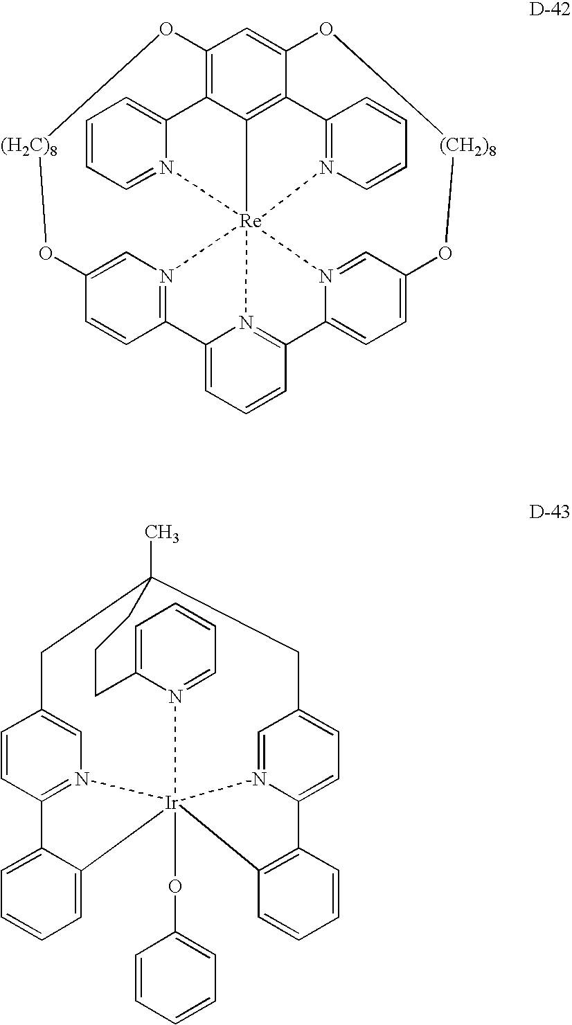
C12=C3C4=C5C(=C1)O[(CH2)8]OC1=CC=C6C7=N8[Re]4(N4=CC=CC=C34)(N3=C5C=CC=C3)(N3=C(C8=CC=C7)C=CC(=C3)O[(H2C)8]O2)N6=C1.C1=CC2=N3C=C1CC1(C)CCCC4=CC=CC=N4[Ir]34(OC3=CC=CC=C3)(C3=CC=CC=C23)N2=CC(=CC=C2C2=C4C=CC=C2)C1
